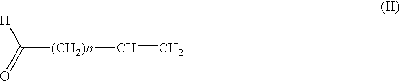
[H]C(=O)[(CH2)n]C=C
